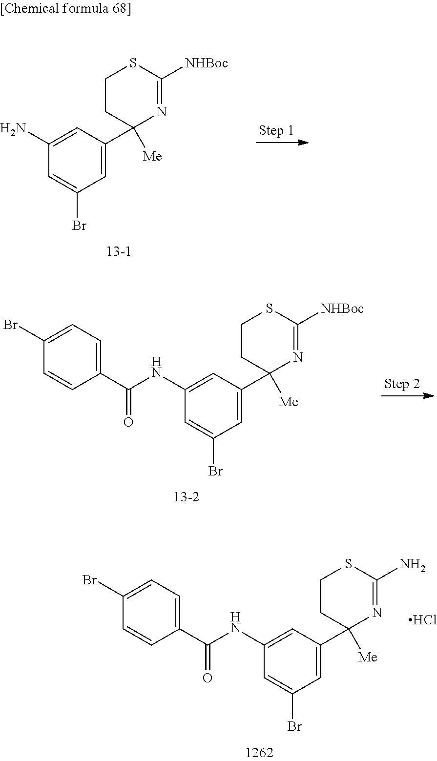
C1(N)=CC(C2([Me])N=C([NHBoc])SCC2)=CC(Br)=C1.C1(NC(C2=CC=C(Br)C=C2)=O)=CC(C2([Me])N=C([NHBoc])SCC2)=CC(Br)=C1.C1(NC(C2=CC=C(Br)C=C2)=O)=CC(C2([Me])N=C(N)SCC2)=CC(Br)=C1.Cl
